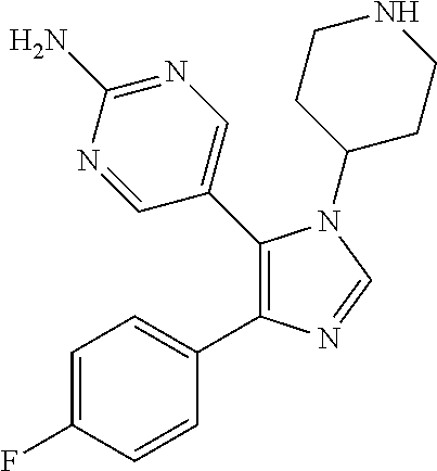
C1NCCC(N2C(C3=CN=C(N)N=C3)=C(C3=CC=C(F)C=C3)N=C2)C1
